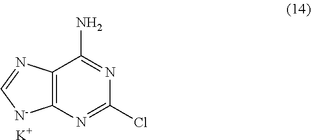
NC1=NC(Cl)=NC2=C1N=C[N-]2.[K]
